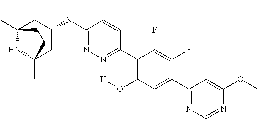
C12(C)NC(C)(CC(N(C3=NN=C(C4=C(O[H])C=C(C5=NC=NC(OC)=C5)C(F)=C4F)C=C3)C)C1)CC2
